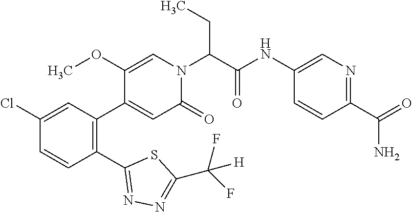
C1(Cl)=CC(C2=CC(=O)N(C(C(NC3=CN=C(C(=O)N)C=C3)=O)CC)C=C2OC)=C(C2=NN=C(C([H])(F)F)S2)C=C1
